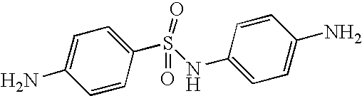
C1(N)=CC=C(S(NC2=CC=C(N)C=C2)(=O)=O)C=C1
